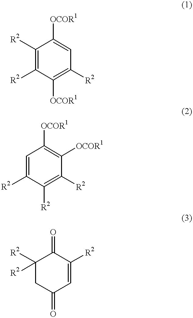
C1([R2])=C([R2])C([OCOR1])=C([R2])C=C1[OCOR1].C1=C([R2])C([R2])=C([R2])C([OCOR1])=C1[OCOR1].C1([R2])([R2])CC(=O)C=C([R2])C1=O
